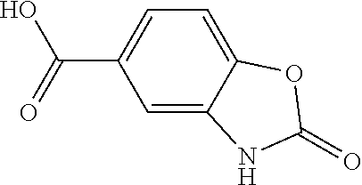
C1=C2C(=CC=C1C(=O)O)OC(=O)N2
